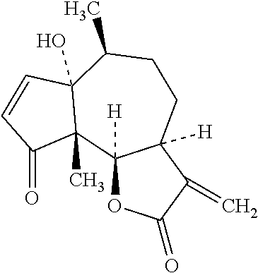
C12([H])OC(=O)C(=C)C1([H])CCC(C)C1(O)C2(C)C(=O)C=C1
